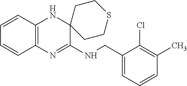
C1(CNC2=NC3=C(NC24CCSCC4)C=CC=C3)=CC=CC(C)=C1Cl
